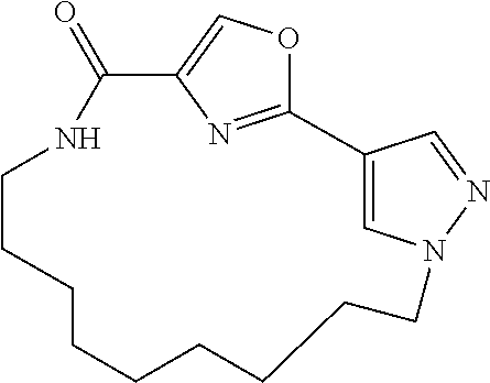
C12=NC(=CO1)C(=O)NCCCCCCCCCN1C=C2C=N1
